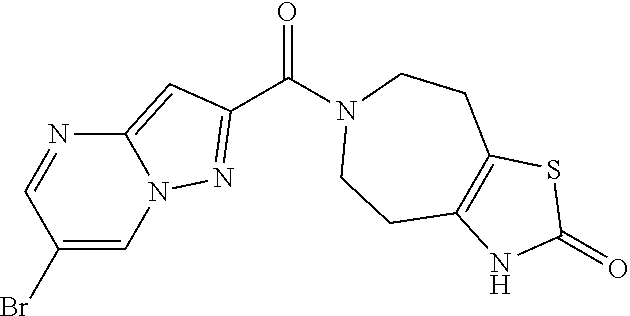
C1(Br)=CN2C(=CC(C(N3CCC4=C(CC3)SC(=O)N4)=O)=N2)N=C1
